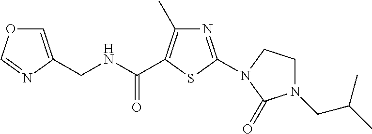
C(NC(=O)C1=C(C)N=C(N2CCN(CC(C)C)C2=O)S1)C1=COC=N1
